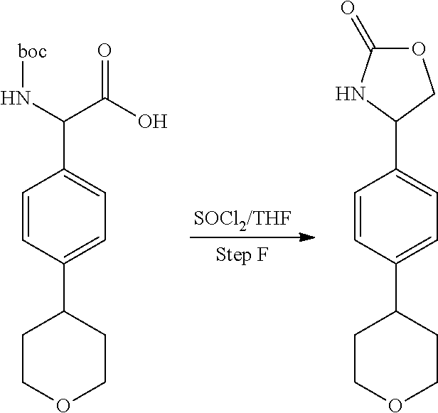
[SOCl2/THF].C1=CC(C2CCOCC2)=CC=C1C(N[boc])C(=O)O.C1=CC(C2CCOCC2)=CC=C1C1COC(=O)N1
